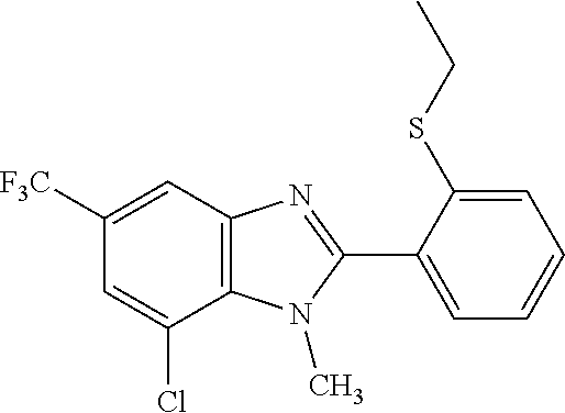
C12=C(C=C([F3C])C=C1Cl)N=C(C1=CC=CC=C1SCC)N2C
